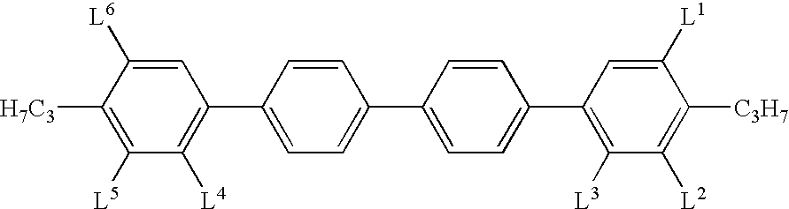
[H7C3]C1=C([L5])C([L4])=C(C2=CC=C(C3=CC=C(C4=C([L3])C([L2])=C([C3H7])C([L1])=C4)C=C3)C=C2)C=C1[L6]
